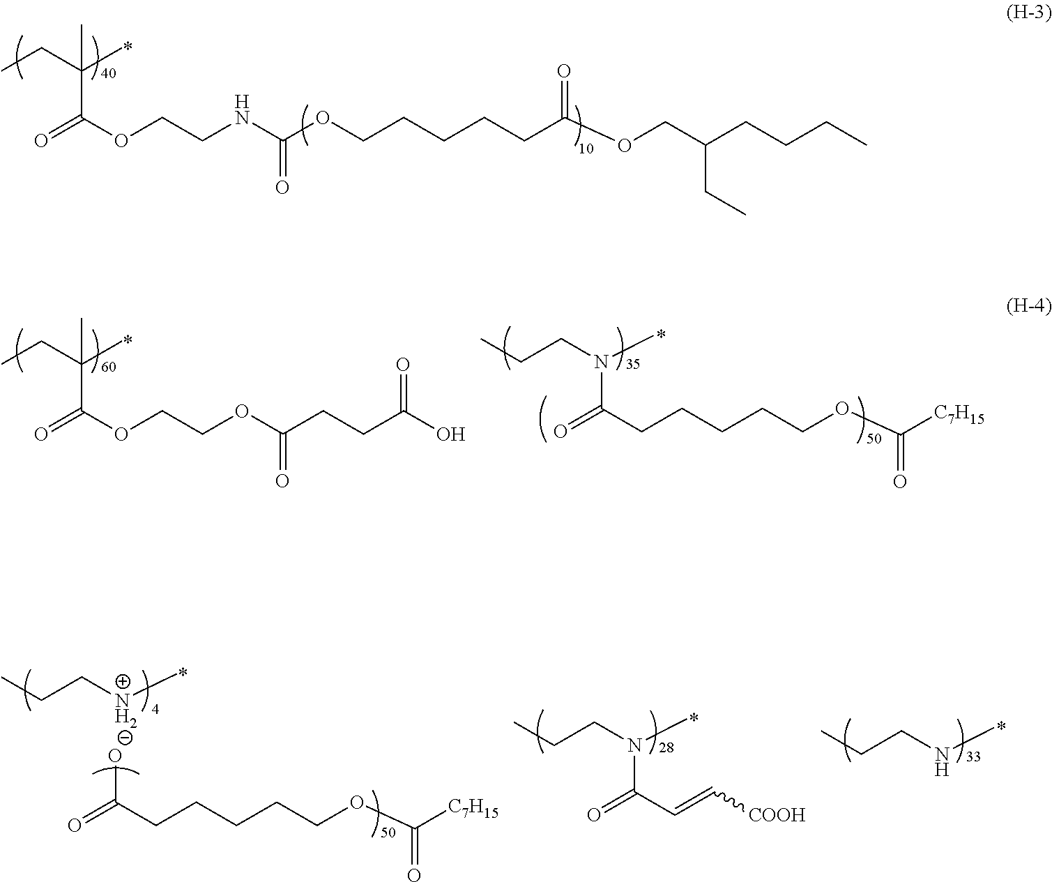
CCC(C)(C)C(=O)OCCNC(OCCCCCC(OCC(CCCC)CC)=O)=O.CCC(C)(C)C(=O)OCCOC(CCC(O)=O)=O.C(CN(C)C(=O)CCCCCOC([C7H15])=O)C.OC(=O)CCCCCOC([C7H15])=O.CCCNC.C(CNC)C.C(CN(C)C(=O)C=C[COOH])C
